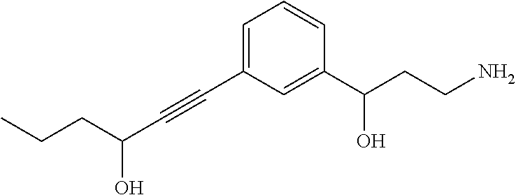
C1=C(C#CC(O)CCC)C=C(C(CCN)O)C=C1
